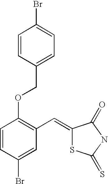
C(C1=CC=C(Br)C=C1)OC1=C(C=C2SC(=S)NC2=O)C=C(Br)C=C1
